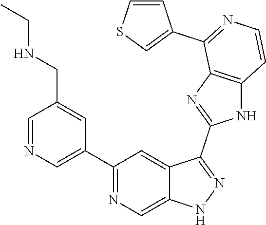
C1(C2=CN=CC(CNCC)=C2)=NC=C2C(=C1)C(C1=NC3=C(N1)C=CN=C3C1=CSC=C1)=NN2
